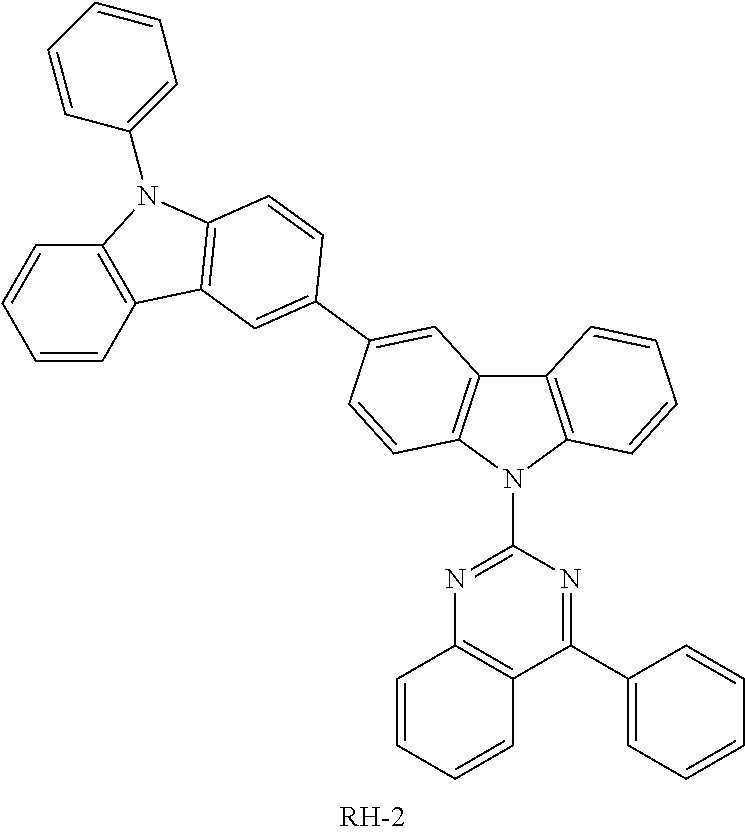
C12=C(N(C3=NC4=C(C(C5=CC=CC=C5)=N3)C=CC=C4)C3=C1C=C(C1=CC4=C(N(C5=CC=CC=C5)C5=C4C=CC=C5)C=C1)C=C3)C=CC=C2
